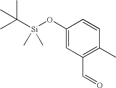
C1(O[Si](C(C)(C)C)(C)C)=CC(C=O)=C(C)C=C1
